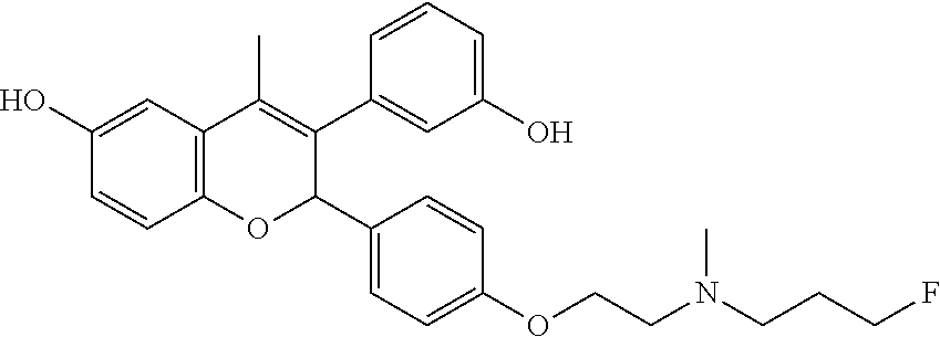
C12=C(C=C(O)C=C1)C(C)=C(C1=CC(O)=CC=C1)C(C1=CC=C(OCCN(C)CCCF)C=C1)O2
